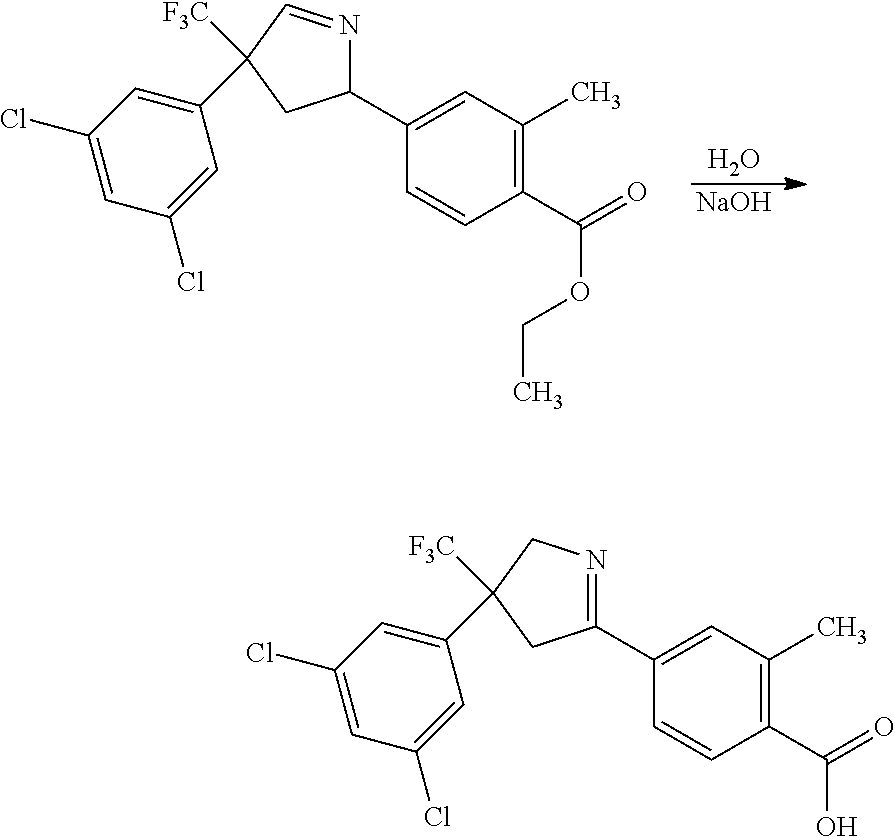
O.[NaOH].C1(C2N=CC([F3C])(C3=CC(Cl)=CC(Cl)=C3)C2)=CC(C)=C(C(=O)OCC)C=C1.C1(C2=NCC([F3C])(C3=CC(Cl)=CC(Cl)=C3)C2)=CC(C)=C(C(=O)O)C=C1
